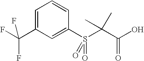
C1=C(C(F)(F)F)C=C(S(=O)(=O)C(C(O)=O)(C)C)C=C1
